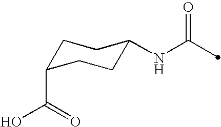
N(C(=O)C)C1CCC(C(=O)O)CC1
